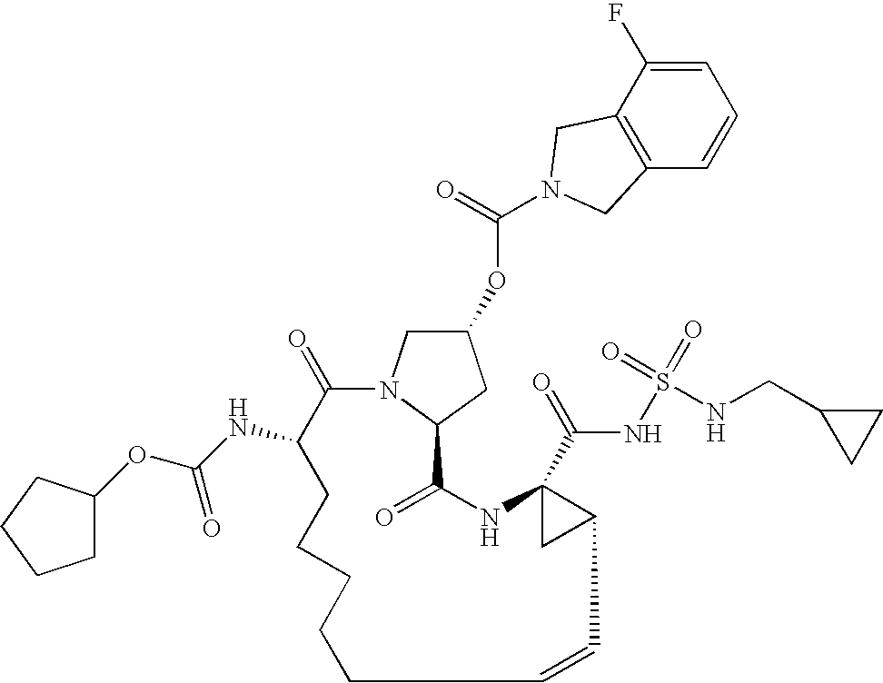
C1=C(F)C2=C(C=C1)CN(C(=O)OC1CN3C(C1)C(=O)NC1(C(=O)NS(=O)(=O)NCC4CC4)CC1C=CCCCCCC(NC(OC1CCCC1)=O)C3=O)C2
